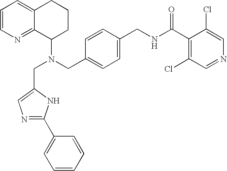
N(CC1=CC=C(CNC(C2=C(Cl)C=NC=C2Cl)=O)C=C1)(C1CCCC2=CC=CN=C12)CC1=CN=C(C2=CC=CC=C2)N1
